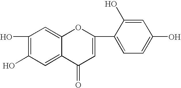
C1(O)=C(O)C=C2C(=C1)OC(C1=CC=C(O)C=C1O)=CC2=O
